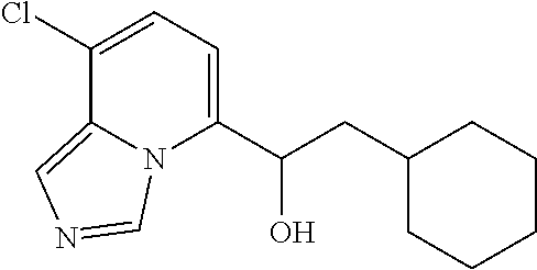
C1(C(O)CC2CCCCC2)=CC=C(Cl)C2=CN=CN12
